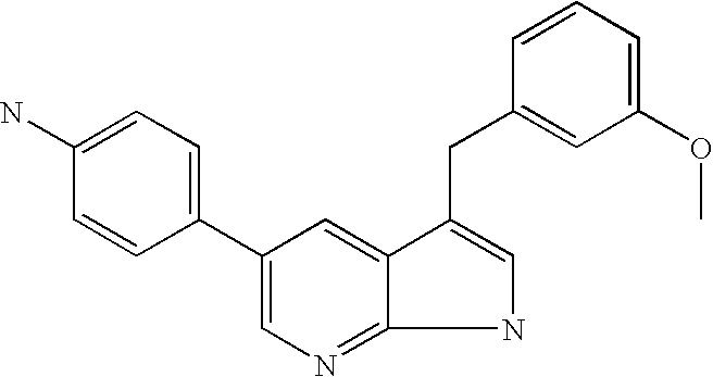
C1=C(C2=CC=C(N)C=C2)C=C2C(=N1)NC=C2CC1=CC(OC)=CC=C1
